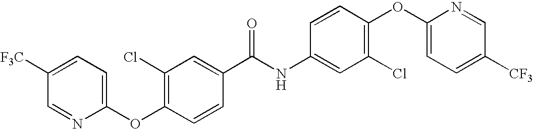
C1(Cl)=C(OC2=CC=C([F3C])C=N2)C=CC(C(NC2=CC(Cl)=C(OC3=CC=C([CF3])C=N3)C=C2)=O)=C1
